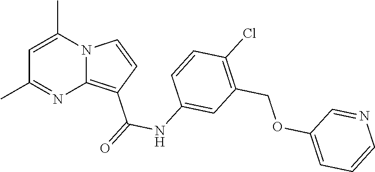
C1=C(C)N2C(=C(C(=O)NC3=CC(COC4=CC=CN=C4)=C(Cl)C=C3)C=C2)N=C1C
